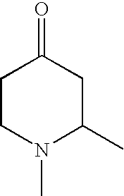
C1CN(C)C(C)CC1=O
